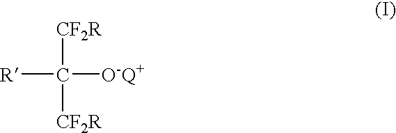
[R]C([CF2R])([CF2R])[O-Q+]
